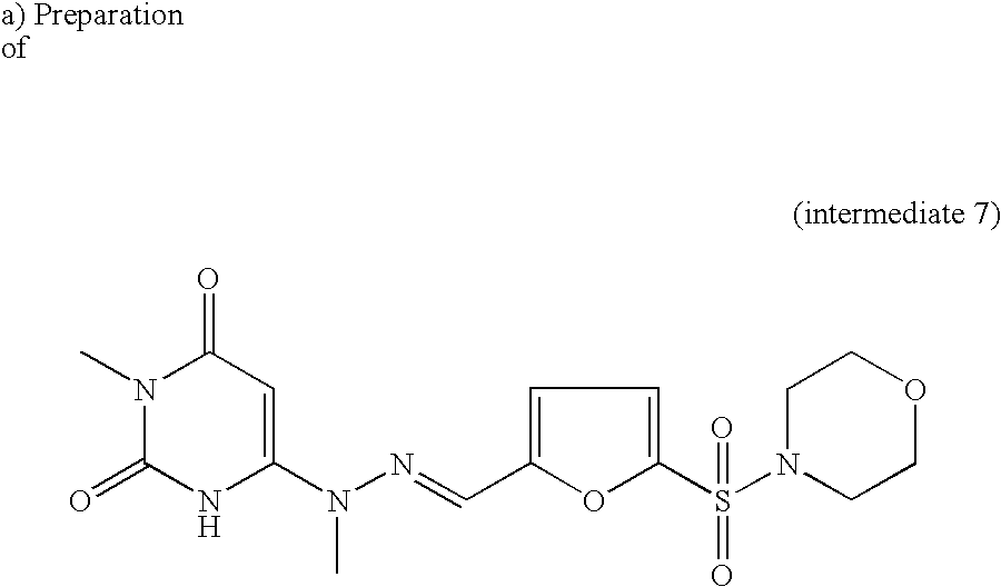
C1(=O)N(C)C(=O)NC(N(N=CC2=CC=C(S(N3CCOCC3)(=O)=O)O2)C)=C1
